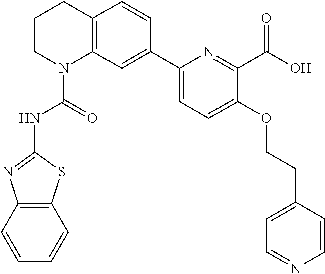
C1CN(C(=O)NC2=NC3=C(S2)C=CC=C3)C2=C(C1)C=CC(C1=CC=C(OCCC3=CC=NC=C3)C(C(O)=O)=N1)=C2
